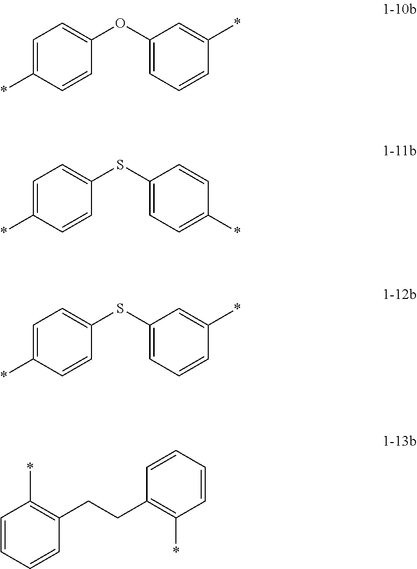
C1=C(*)C=CC(OC2=CC=CC(*)=C2)=C1.C1=C(*)C=CC(SC2=CC=C(*)C=C2)=C1.C1=C(*)C=CC(SC2=CC=CC(*)=C2)=C1.C1=CC=CC(CCC2=C(*)C=CC=C2)=C1*
